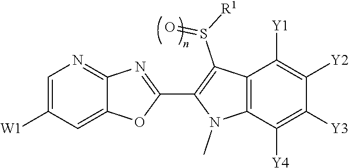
C12=CC([W1])=CN=C1N=C(C1=C(S([R1])=O)C3=C(N1C)C([Y4])=C([Y3])C([Y2])=C3[Y1])O2
